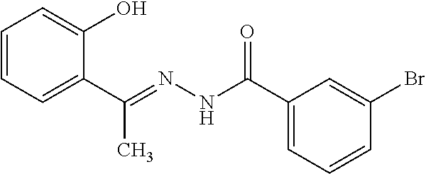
C1=CC=C(C(=NNC(C2=CC=CC(Br)=C2)=O)C)C(O)=C1
